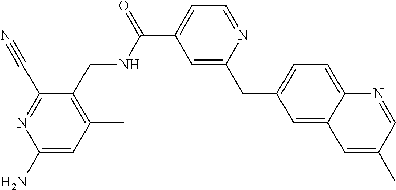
C1(C#N)=NC(N)=CC(C)=C1CNC(C1=CC=NC(CC2=CC=C3C(=C2)C=C(C)C=N3)=C1)=O
